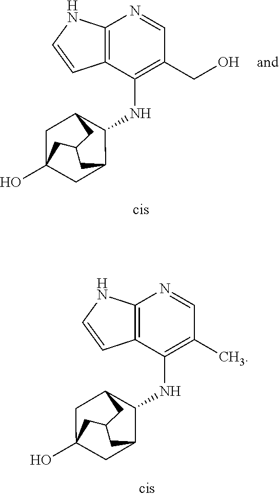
C1(CO)=C(NC2C3CC4(O)CC2CC(C4)C3)C2=C(N=C1)NC=C2.C1(C)=C(NC2C3CC4(O)CC2CC(C4)C3)C2=C(N=C1)NC=C2
